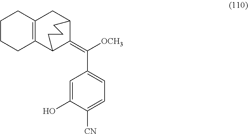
C12=C(C3C(=C([OCH3])C4=CC=C([CN])C(O)=C4)C(C1)CCC3)CCCC2
